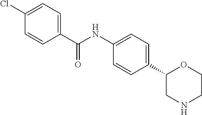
C1(Cl)=CC=C(C(=O)NC2=CC=C(C3CNCCO3)C=C2)C=C1
